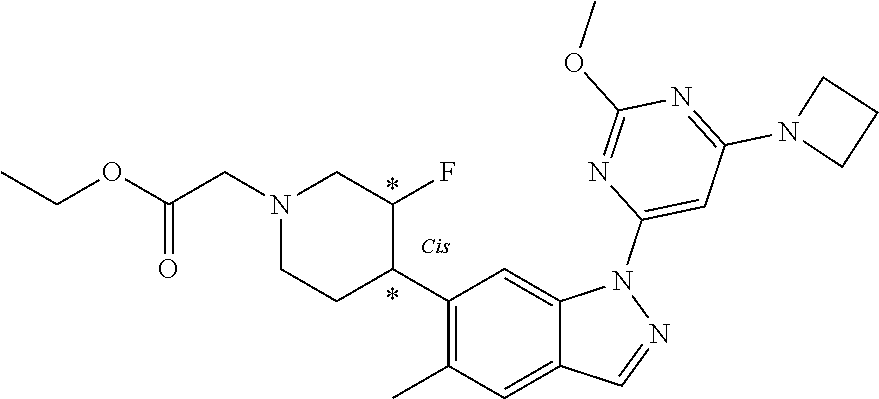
C12=CC(C)=C(C3C(F)CN(CC(OCC)=O)CC3)C=C1N(C1=CC(N3CCC3)=NC(OC)=N1)N=C2
